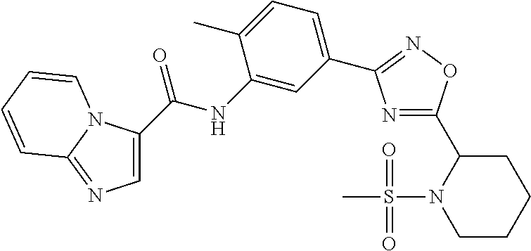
C1=C(C(NC2=CC(C3=NOC(C4N(S(C)(=O)=O)CCCC4)=N3)=CC=C2C)=O)N2C(=N1)C=CC=C2
